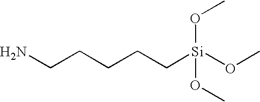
C(CCC[Si](OC)(OC)OC)CN
